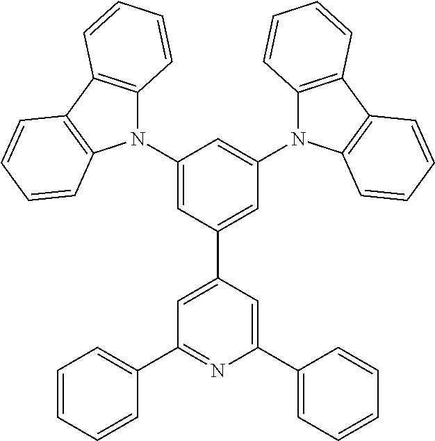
C1(N2C3=C(C4=C2C=CC=C4)C=CC=C3)=CC(C2=CC(C3=CC=CC=C3)=NC(C3=CC=CC=C3)=C2)=CC(N2C3=C(C4=C2C=CC=C4)C=CC=C3)=C1
